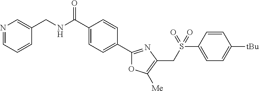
N1=CC=CC(CNC(C2=CC=C(C3=NC(CS(C4=CC=C([tBu])C=C4)(=O)=O)=C([Me])O3)C=C2)=O)=C1
